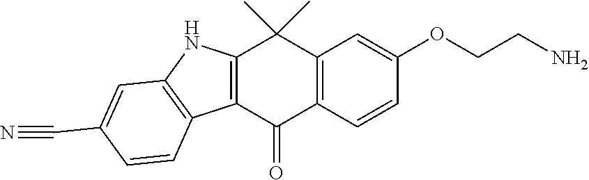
C12=C(C=CC(OCCN)=C1)C(=O)C1=C(C2(C)C)NC2=C1C=CC(C#N)=C2
